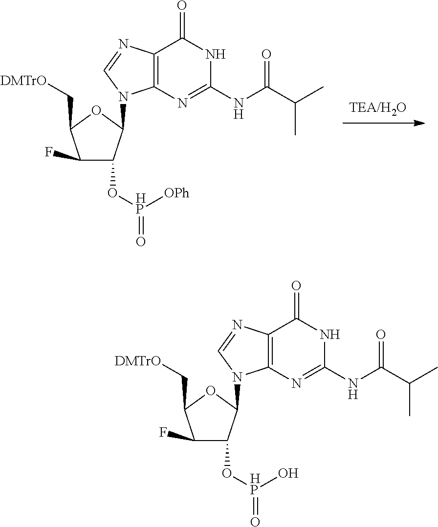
C1(F)C(O[HP](=O)O)C(N2C3=C(N=C2)C(=O)NC(NC(=O)C(C)C)=N3)OC1C[DMTrO].C1(F)C(O[HP](=O)[OPh])C(N2C3=C(N=C2)C(=O)NC(NC(=O)C(C)C)=N3)OC1C[DMTrO]
